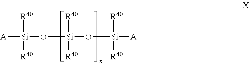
[A][Si](O[Si](O[Si]([A])([R40])[R40])([R40])[R40])([R40])[R40]
